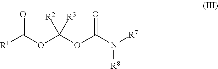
[R7]N(C(OC(OC([R1])=O)([R2])[R3])=O)[R8]
